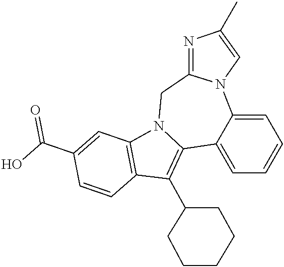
C1=C2C(=CC=C1)N1C(=NC(C)=C1)CN1C2=C(C2CCCCC2)C2=C1C=C(C(O)=O)C=C2
